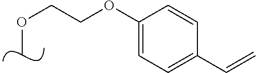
C(OC)COC1=CC=C(C=C)C=C1
